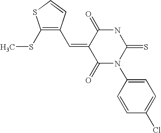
O=C1C(=CC2=C(SC)SC=C2)C(=O)N(C2=CC=C(Cl)C=C2)C(=S)N1
